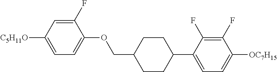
C1(F)=CC([C5H11O])=CC=C1OCC1CCC(C2=CC=C([OC7H15])C(F)=C2F)CC1
